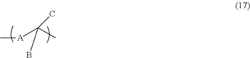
C[A]C(C)(B)C
